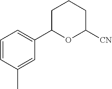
C1=CC(C)=CC(C2OC([CN])CCC2)=C1
